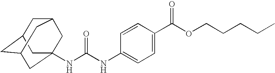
N(C(NC1=CC=C(C(OCCCCC)=O)C=C1)=O)C12CC3CC(CC(C1)C3)C2
